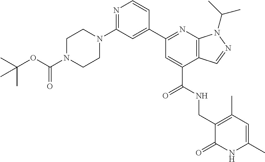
C1CN(C2=NC=CC(C3=NC4=C(C(C(=O)NCC5=C(C)C=C(C)NC5=O)=C3)C=NN4C(C)C)=C2)CCN1C(OC(C)(C)C)=O
